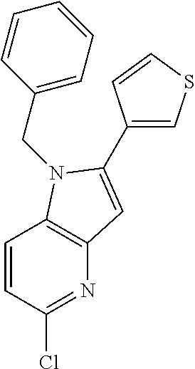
C1=CC(Cl)=NC2=C1N(CC1=CC=CC=C1)C(C1=CSC=C1)=C2
